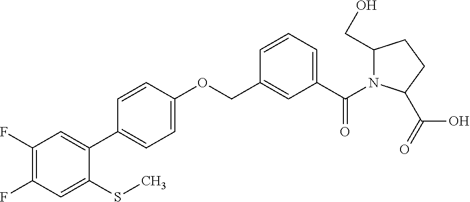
C1(F)=C(F)C=C(SC)C(C2=CC=C(OCC3=CC(C(N4C(CO)CCC4C(=O)O)=O)=CC=C3)C=C2)=C1
